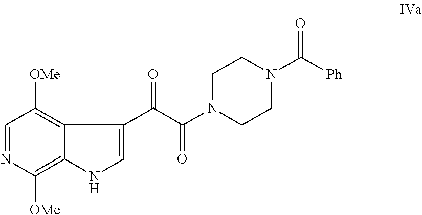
C1=NC([OMe])=C2C(=C1[OMe])C(C(C(N1CCN(C([Ph])=O)CC1)=O)=O)=CN2
